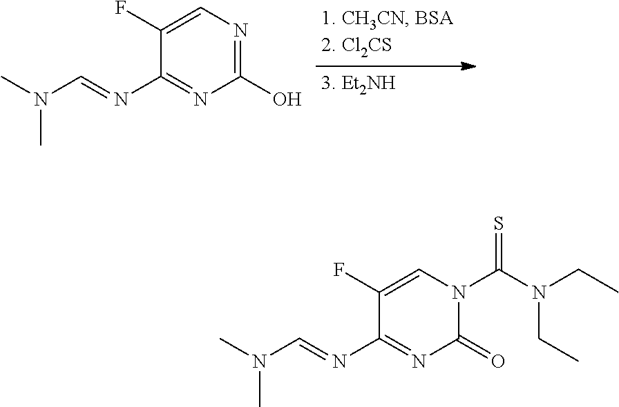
C1(F)=CN(C(N(CC)CC)=S)C(=O)N=C1N=CN(C)C.C1(F)=CN=C(O)N=C1N=CN(C)C
